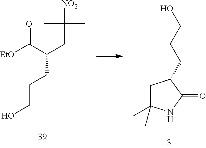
OCCCC(CC([NO2])(C)C)C([EtO])=O.C1C(C)(C)NC(=O)C1CCCO
